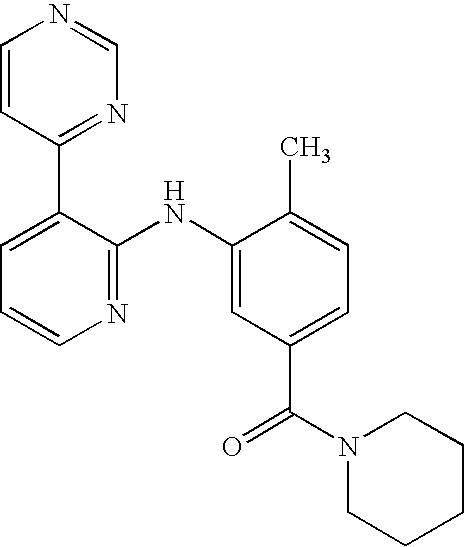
C1=CC(C2=CC=CN=C2NC2=CC(C(N3CCCCC3)=O)=CC=C2C)=NC=N1
